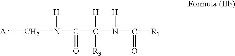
C(C(N(C([R1])=O)[H])([H])[R3])(N(C[Ar])[H])=O
